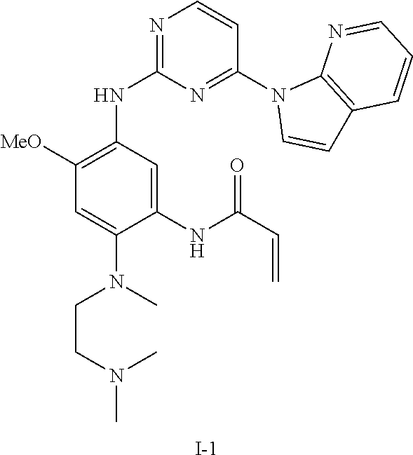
N1=C(NC2=C([MeO])C=C(N(CCN(C)C)C)C(NC(=O)C=C)=C2)N=C(N2C=CC3=C2N=CC=C3)C=C1.[I-]
